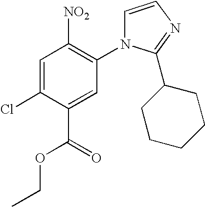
C1=CN=C(C2CCCCC2)N1C1=C([NO2])C=C(Cl)C(C(=O)OCC)=C1
